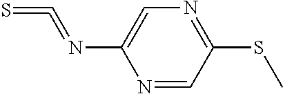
C1=C(N=C=S)N=CC(SC)=N1
